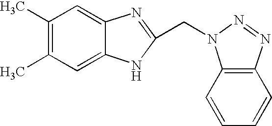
C1(C)=C(C)C=C2C(=C1)N=C(CN1C3=C(C=CC=C3)N=N1)N2
